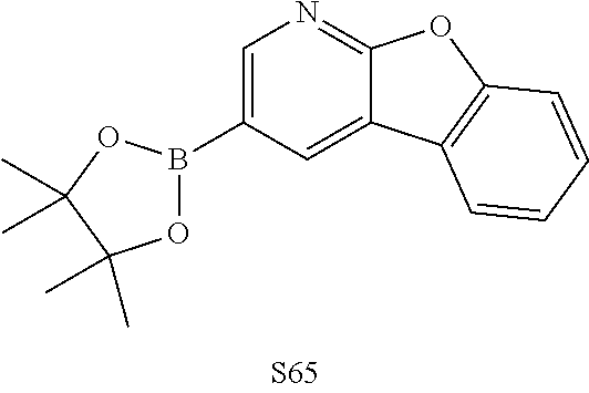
C1=C2C(=NC=C1B1OC(C)(C)C(C)(C)O1)OC1=C2C=CC=C1
